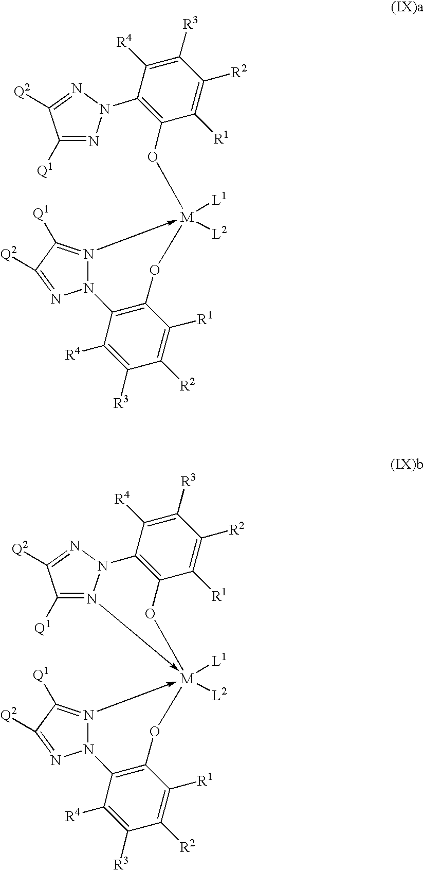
C1([R4])=C([R3])C([R2])=C([R1])C(O[M]2([L1])([L2])-N3=C([Q1])C([Q2])=NN3C3=C(O2)C([R1])=C([R2])C([R3])=C3[R4])=C1N1N=C([Q1])C([Q2])=N1.C1([R4])=C([R3])C([R2])=C([R1])C2=C1N1N(->[M]3([L1])([L2])(-N4=C([Q1])C([Q2])=NN4C4=C(O3)C([R1])=C([R2])C([R3])=C4[R4])O2)=C([Q1])C([Q2])=N1
